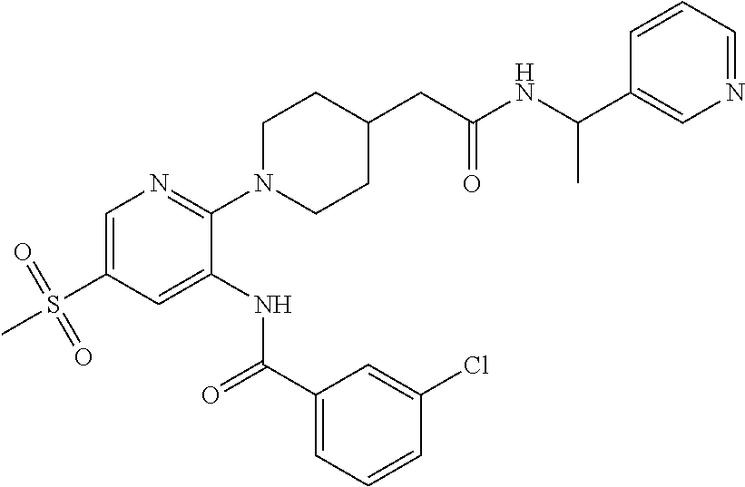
C1=C(S(=O)(=O)C)C=C(NC(C2=CC=CC(Cl)=C2)=O)C(N2CCC(CC(=O)NC(C3=CN=CC=C3)C)CC2)=N1
